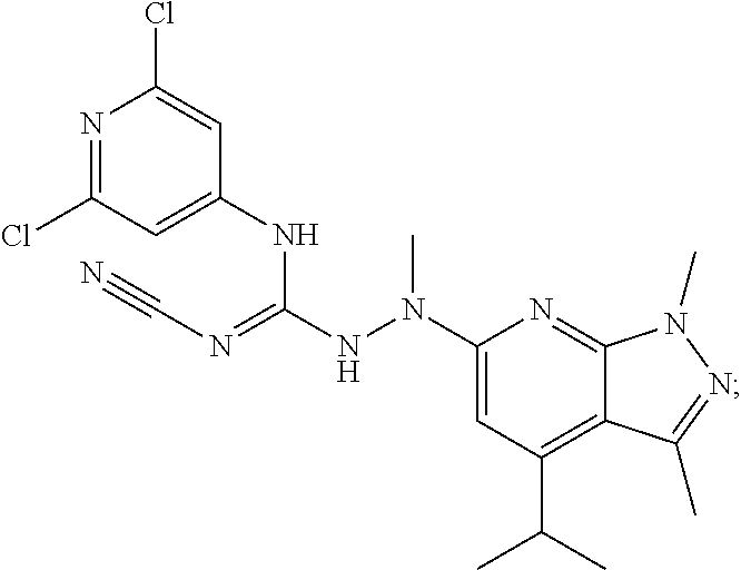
N1=C(Cl)C=C(NC(NN(C2=CC(C(C)C)=C3C(=N2)N(C)N=C3C)C)=NC#N)C=C1Cl
